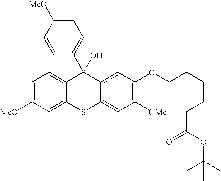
C1=C([MeO])C=C2C(=C1)C(C1=CC=C([MeO])C=C1)(O)C1=CC(OCCCCCC(=O)OC(C)(C)C)=C([OMe])C=C1S2
